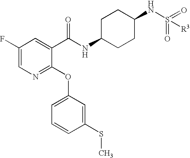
C1(F)=CN=C(OC2=CC=CC(SC)=C2)C(C(NC2CCC(NS(=O)(=O)[R3])CC2)=O)=C1
